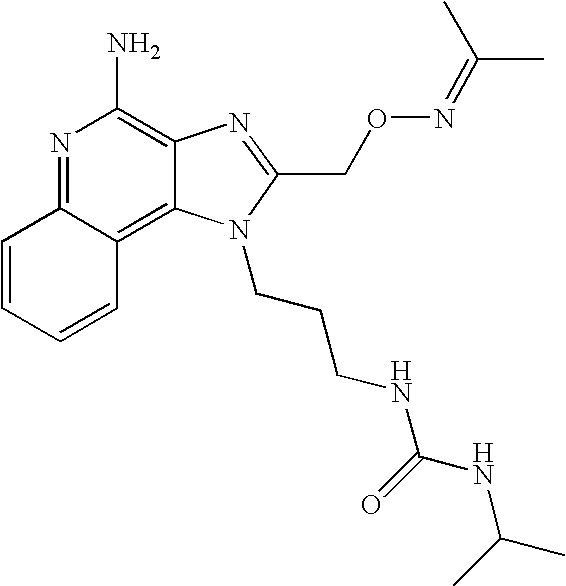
N1=C2C(=C3C(=C1N)N=C(CON=C(C)C)N3CCCNC(NC(C)C)=O)C=CC=C2
